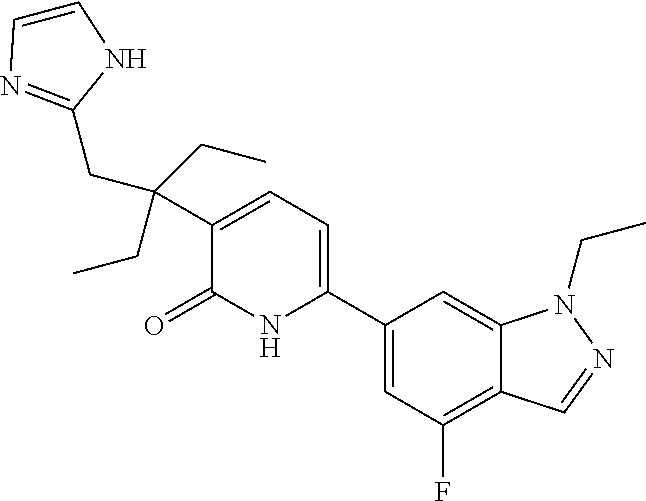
C1(C2=CC=C(C(CC3=NC=CN3)(CC)CC)C(=O)N2)=CC(F)=C2C(=C1)N(CC)N=C2
